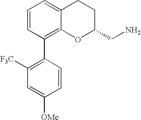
C1=CC(C2=C([F3C])C=C([OMe])C=C2)=C2C(=C1)CCC(CN)O2
